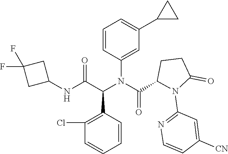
C1=CC(N(C(C(NC2CC(F)(F)C2)=O)C2=C(Cl)C=CC=C2)C(=O)C2N(C3=NC=CC([CN])=C3)C(=O)CC2)=CC(C2CC2)=C1
